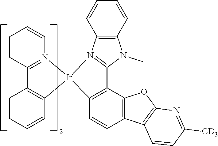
C1=CC2=N(C=C1)[Ir]1(C3=C2C=CC=C3)C2=C(C3=C(C=C2)C2=C(O3)N=C([CD3])C=C2)C2=N1C1=C(N2C)C=CC=C1
